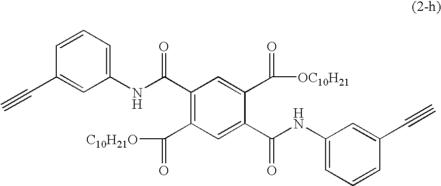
C1=C(C(NC2=CC=CC(C#C)=C2)=O)C(C(=O)[OC10H21])=CC(C(NC2=CC=CC(C#C)=C2)=O)=C1C(=O)[C10H21O]
